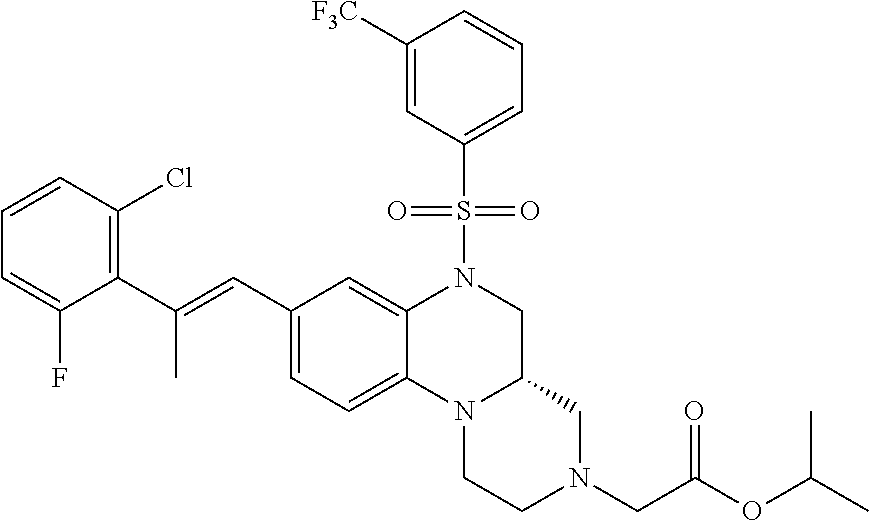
C1([F3C])=CC(S(N2CC3N(C4=CC=C(C=C(C5=C(Cl)C=CC=C5F)C)C=C24)CCN(CC(=O)OC(C)C)C3)(=O)=O)=CC=C1
